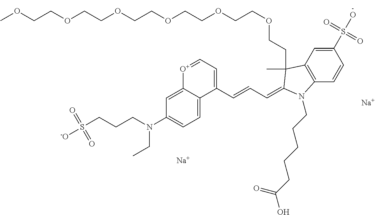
[Na].[Na].C1=C2C(=CC=C1N(CCCS([-O])(=O)=O)CC)C(C=CC=C1C(C)(CCOCCOCCOCCOCCOCCOC)C3=C(C=CC(S(O)(=O)=O)=C3)N1CCCCCC(O)=O)=CC=[O+]2
